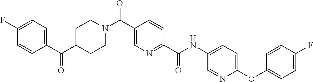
C(C1=CN=C(C(NC2=CC=C(OC3=CC=C(F)C=C3)N=C2)=O)C=C1)(N1CCC(C(C2=CC=C(F)C=C2)=O)CC1)=O
